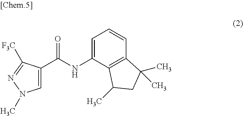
C1=C(NC(C2=CN(C)N=C2[F3C])=O)C2=C(C=C1)C(C)(C)CC2C
